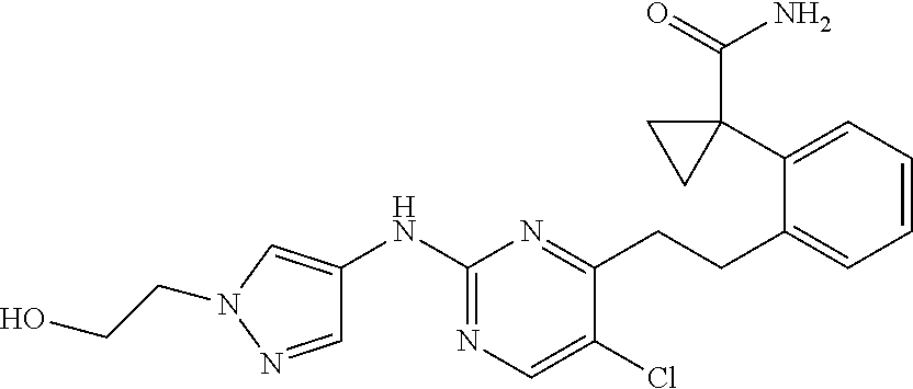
C1=NN(CCO)C=C1NC1=NC=C(Cl)C(CCC2=CC=CC=C2C2(C(=O)N)CC2)=N1
